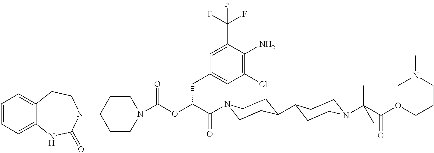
C1=CC=C2C(=C1)CCN(C1CCN(C(OC(C(=O)N3CCC(C4CCN(C(C(OCCCN(C)C)=O)(C)C)CC4)CC3)CC3=CC(Cl)=C(N)C(C(F)(F)F)=C3)=O)CC1)C(=O)N2
